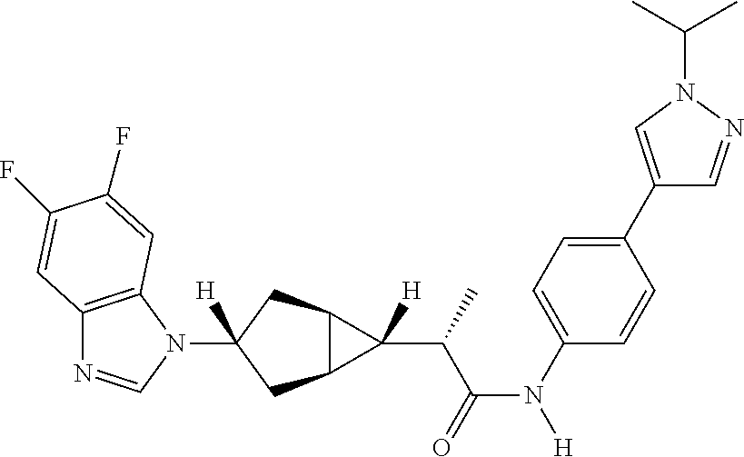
C12=C(N(C3([H])CC4C(C3)C4(C(C(N([H])C3=CC=C(C4=CN(C(C)C)N=C4)C=C3)=O)C)[H])C=N1)C=C(F)C(F)=C2
